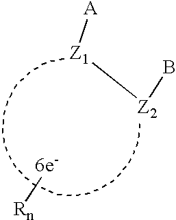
[6e-][Rn].[A][Z1][Z2]B
